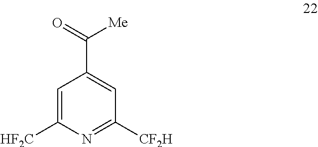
C1=C([HF2C])N=C([CF2H])C=C1C([Me])=O
